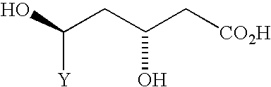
C(CC(C[CO2H])O)([Y])O
